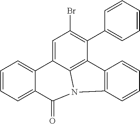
C1=CC=C2C(=C1)C1=CC(Br)=C(C3=CC=CC=C3)C3=C1N(C2=O)C1=C3C=CC=C1
